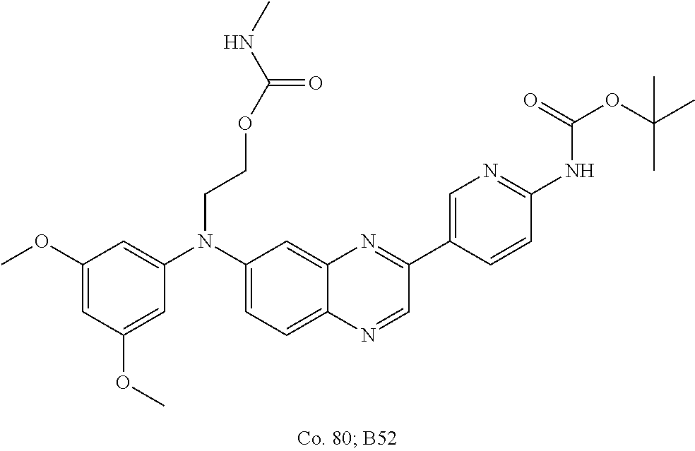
C1(OC)=CC(OC)=CC(N(C2=CC=C3C(=C2)N=C(C2=CN=C(NC(OC(C)(C)C)=O)C=C2)C=N3)CCOC(NC)=O)=C1
